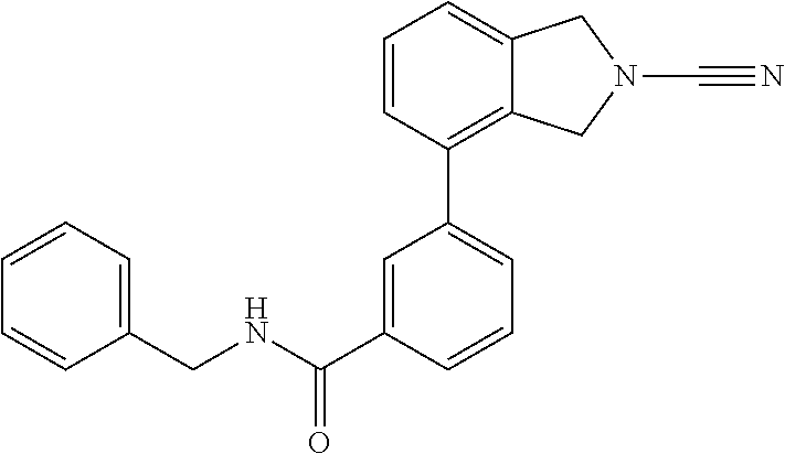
C1=CC=C2C(=C1C1=CC=CC(C(NCC3=CC=CC=C3)=O)=C1)CN(C#N)C2
